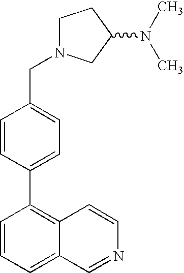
C1N(CC2=CC=C(C3=C4C(=CC=C3)C=NC=C4)C=C2)CC(N(C)C)C1
